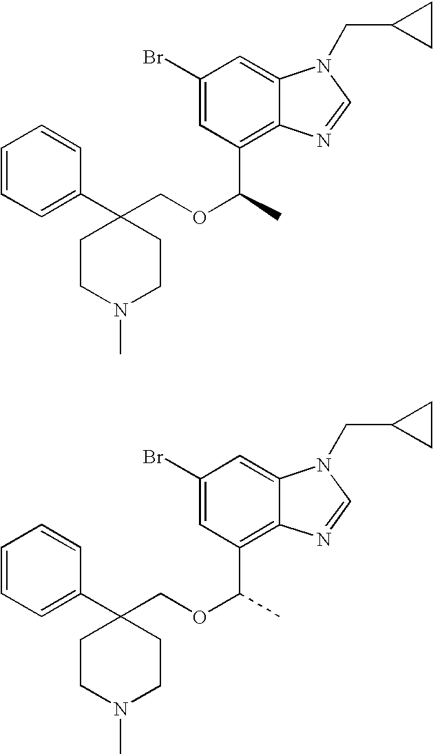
C1=CC=C(C2(COC(C)C3=C4C(=CC(Br)=C3)N(CC3CC3)C=N4)CCN(C)CC2)C=C1.C1=CC=C(C2(COC(C)C3=C4C(=CC(Br)=C3)N(CC3CC3)C=N4)CCN(C)CC2)C=C1
